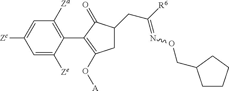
C1=C([Zc])C=C([Ze])C(C2=C(O[A])CC(CC([R6])=NOCC3CCCC3)C2=O)=C1[Za]
